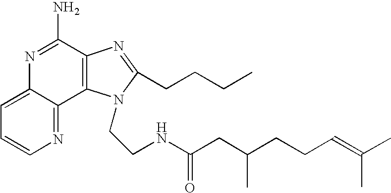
C1=C2C(=NC=C1)C1=C(C(N)=N2)N=C(CCCC)N1CCNC(CC(CCC=C(C)C)C)=O
